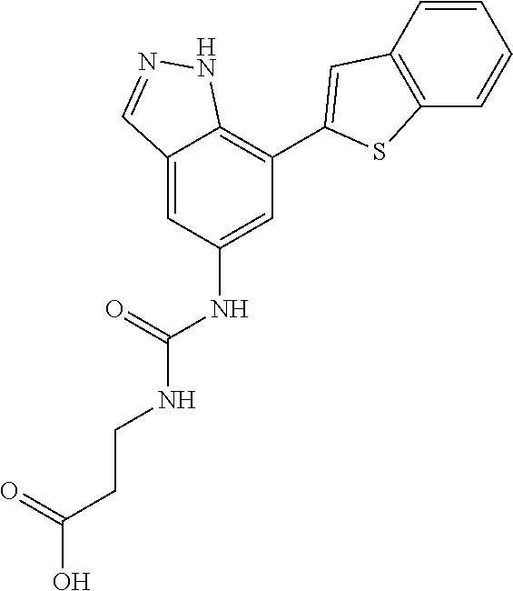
C12=CC(NC(NCCC(O)=O)=O)=CC(C3=CC4=C(S3)C=CC=C4)=C1NN=C2
